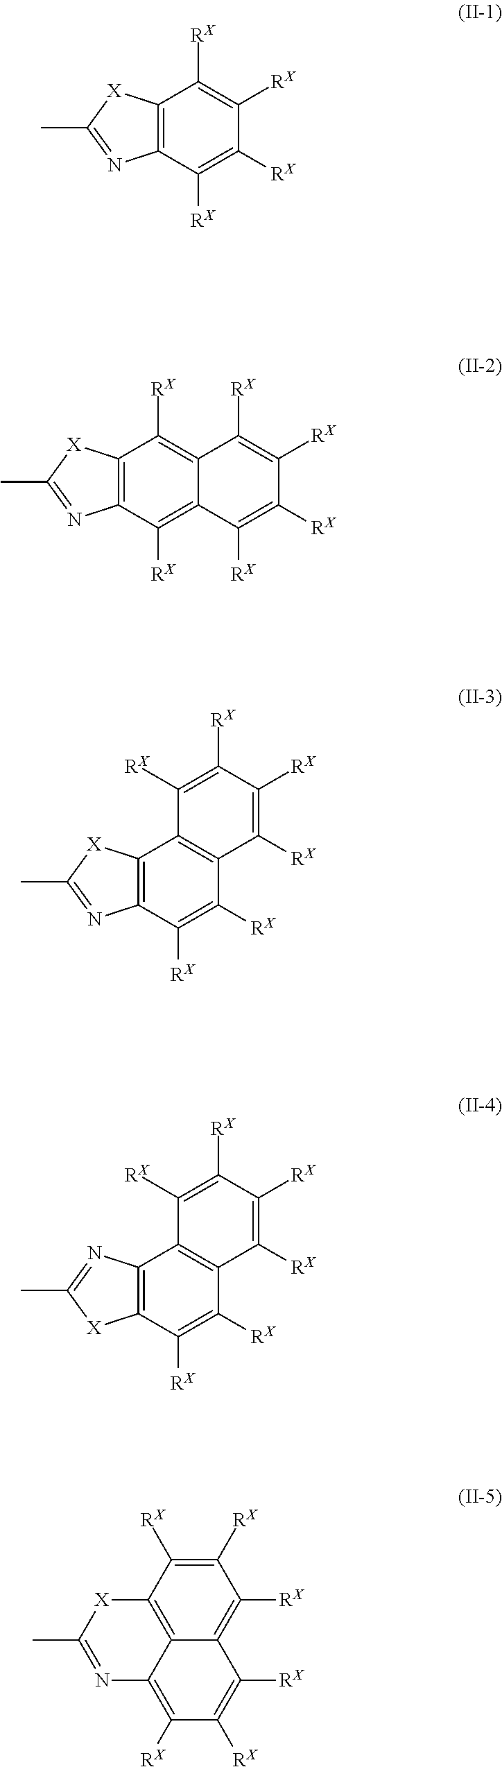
C12=C(C([RX])=C([RX])C([RX])=C1[RX])N=C(C)[X]2.C12=C(C([RX])=C3C(=C1[RX])C([RX])=C([RX])C([RX])=C3[RX])N=C(C)[X]2.C12=C(C([RX])=C([RX])C3=C1C([RX])=C([RX])C([RX])=C3[RX])N=C(C)[X]2.C12=C(C([RX])=C([RX])C3=C1C([RX])=C([RX])C([RX])=C3[RX])[X]C(C)=N2.C1([RX])=C([RX])C2=C3C(=C1[RX])C([RX])=C([RX])C([RX])=C3N=C(C)[X]2
